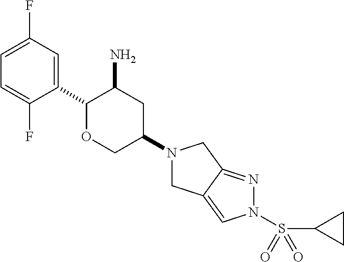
C1(C2OCC(N3CC4=CN(S(C5CC5)(=O)=O)N=C4C3)CC2N)=CC(F)=CC=C1F
